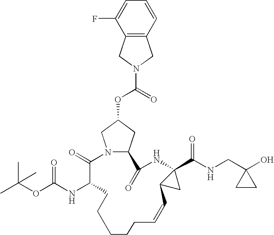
N12C(CC(OC(=O)N3CC4=C(C3)C(F)=CC=C4)C1)C(=O)NC1(C(NCC3(O)CC3)=O)C(C1)C=CCCCCCC(NC(OC(C)(C)C)=O)C2=O
